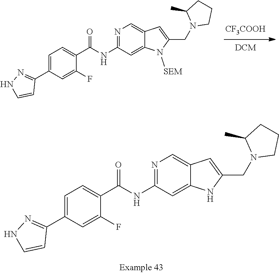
[CF3COOH].C1=C(C2=NNC=C2)C=C(F)C(C(NC2=NC=C3C(=C2)N([SEM])C(CN2CCCC2C)=C3)=O)=C1.C1=C(C2=NNC=C2)C=C(F)C(C(NC2=NC=C3C(=C2)NC(CN2CCCC2C)=C3)=O)=C1
